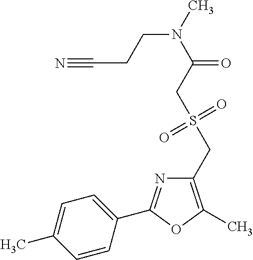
C1(CS(=O)(=O)CC(=O)N(CCC#N)C)=C(C)OC(C2=CC=C(C)C=C2)=N1
